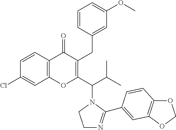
C1=CC2=C(C=C1Cl)OC(C(C(C)C)N1CCN=C1C1=CC3=C(OCO3)C=C1)=C(CC1=CC(OC)=CC=C1)C2=O
